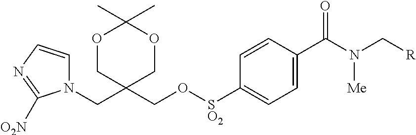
N1(CC2(CO[SO2]C3=CC=C(C(=O)N(C[R])[Me])C=C3)COC(C)(C)OC2)C=CN=C1[O2N]
